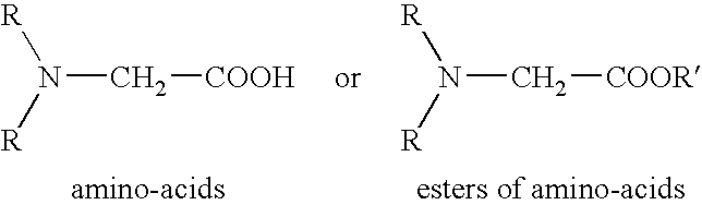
N(C[COOH])([R])[R].N(C[COOR])([R])[R]
